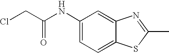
C1(NC(CCl)=O)=CC=C2C(=C1)N=C(C)S2
